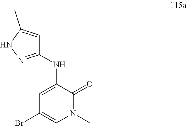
C1(NC2=CC(Br)=CN(C)C2=O)=NNC(C)=C1
